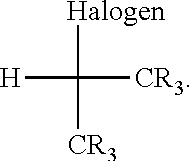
[H]C([Halogen])([CR3])[CR3]
